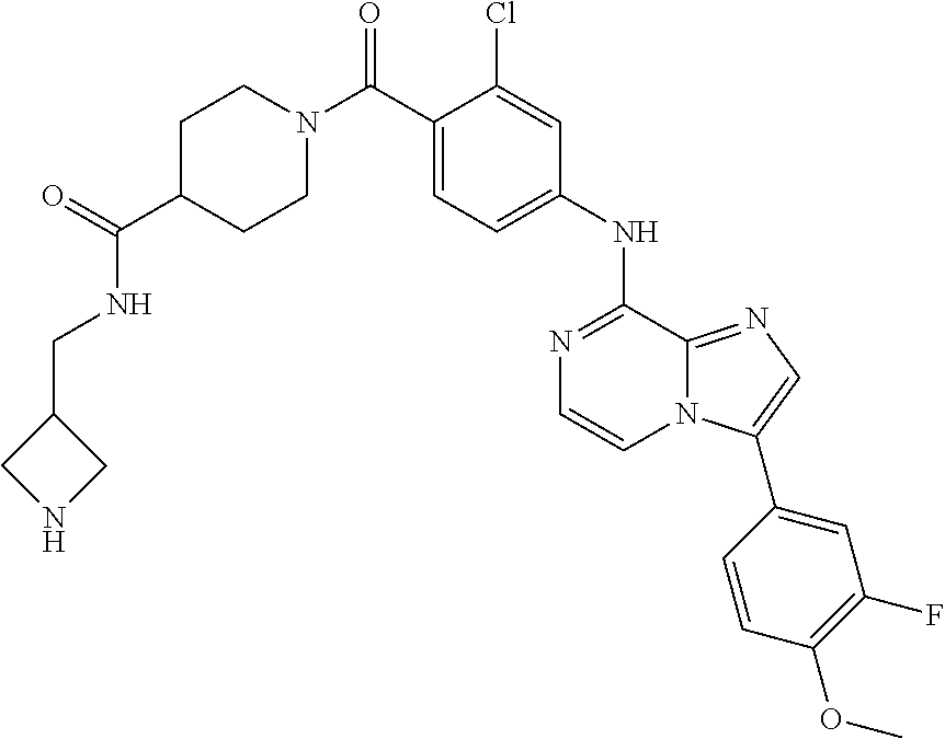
C1C(C(=O)NCC2CNC2)CCN(C(C2=CC=C(NC3=NC=CN4C3=NC=C4C3=CC(F)=C(OC)C=C3)C=C2Cl)=O)C1
